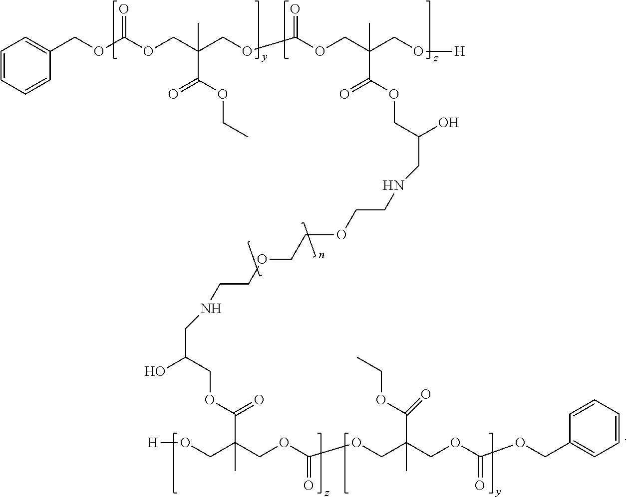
C1=CC=CC(COC(OCC(COC(OCC(CO[H])(C)C(OCC(CNCCOCCOCCNCC(COC(=O)C(C)(CO[H])COC(=O)OCC(C(=O)OCC)(COC(=O)OCC2=CC=CC=C2)C)O)O)=O)=O)(C(OCC)=O)C)=O)=C1
